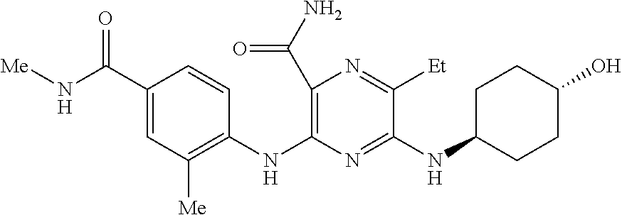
N(C1=NC(NC2=C([Me])C=C(C(N[Me])=O)C=C2)=C(C(N)=O)N=C1[Et])C1CCC(O)CC1
